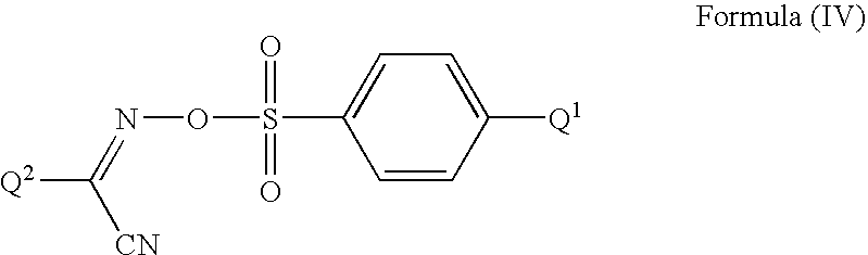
[Q2]C(=NOS(C1=CC=C([Q1])C=C1)(=O)=O)[CN]
